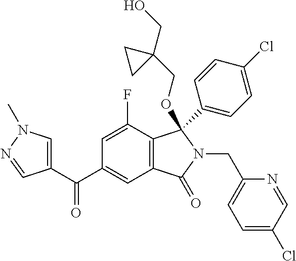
C1=C(F)C2=C(C=C1C(=O)C1=CN(C)N=C1)C(=O)N(CC1=CC=C(Cl)C=N1)C2(C1=CC=C(Cl)C=C1)OCC1(CO)CC1
